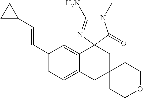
C1(C=CC2CC2)=CC=C2C(=C1)C1(CC3(C2)CCOCC3)N=C(N)N(C)C1=O
